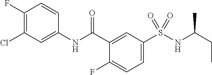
C1(F)=C(Cl)C=C(NC(C2=CC(S(NC(CC)C)(=O)=O)=CC=C2F)=O)C=C1
